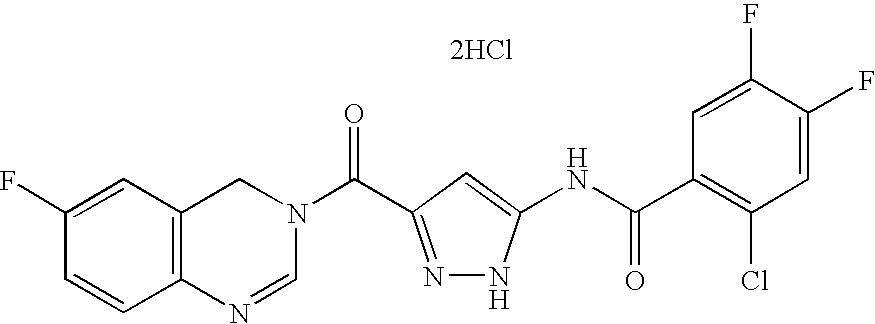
C1=NC2=C(CN1C(=O)C1=NNC(NC(C3=C(Cl)C=C(F)C(F)=C3)=O)=C1)C=C(F)C=C2.[2HCl]
